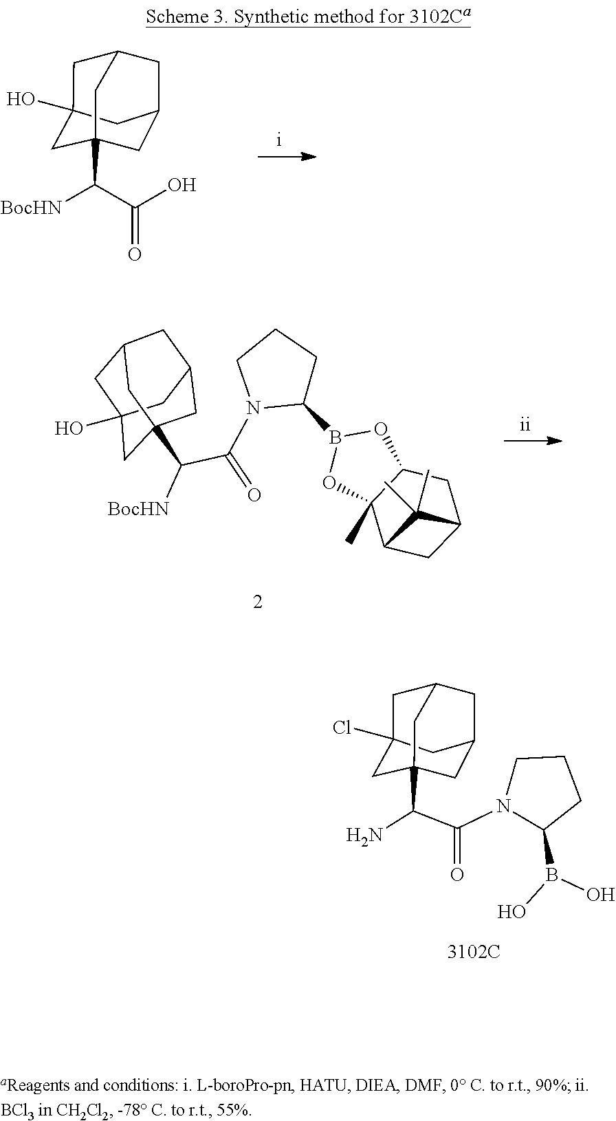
C(C(=O)O)([BocHN])C12CC3(O)CC(CC(C1)C3)C2.B(O)(O)C1N(C(C(N)C23CC4(Cl)CC(CC(C2)C4)C3)=O)CCC1.C1C2(O)CC3CC(CC1(C(C(N1CCCC1B1OC4C(C)(O1)C1CC(C4)C1(C)C)=O)[BocHN])C3)C2
